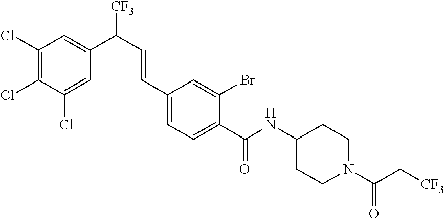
C1(Cl)=C(Cl)C(Cl)=CC(C(C=CC2=CC=C(C(NC3CCN(C(=O)C[CF3])CC3)=O)C(Br)=C2)[CF3])=C1
